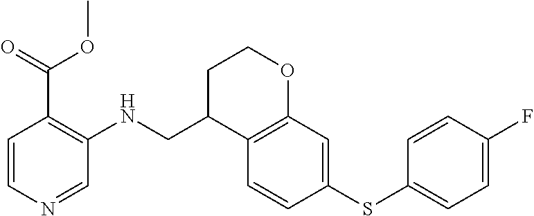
C1=CC(SC2=CC=C(F)C=C2)=CC2=C1C(CNC1=C(C(OC)=O)C=CN=C1)CCO2
